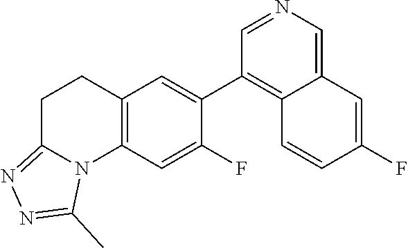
C12=C(C=C(F)C(C3=C4C(=CN=C3)C=C(F)C=C4)=C1)N1C(=NN=C1C)CC2
